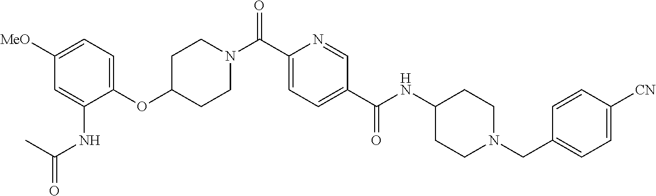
C(C1=CC=C(C(NC2CCN(CC3=CC=C([CN])C=C3)CC2)=O)C=N1)(=O)N1CCC(OC2=CC=C([MeO])C=C2NC(=O)C)CC1
